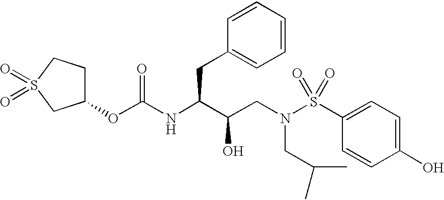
O(C(=O)NC(C(CN(S(C1=CC=C(O)C=C1)(=O)=O)CC(C)C)O)CC1=CC=CC=C1)C1CCS(=O)(=O)C1
